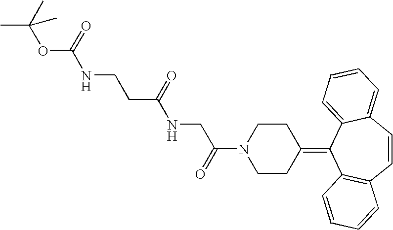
C(N1CCC(=C2C3=C(C=CC4=CC=CC=C24)C=CC=C3)CC1)(CNC(CCNC(OC(C)(C)C)=O)=O)=O
